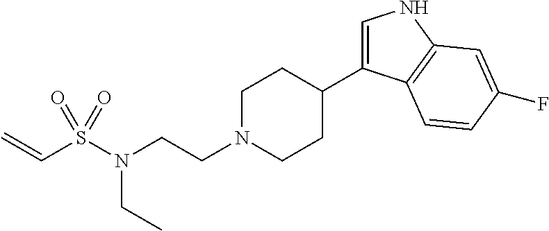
C1=C(C2CCN(CCN(CC)S(C=C)(=O)=O)CC2)C2=C(N1)C=C(F)C=C2
